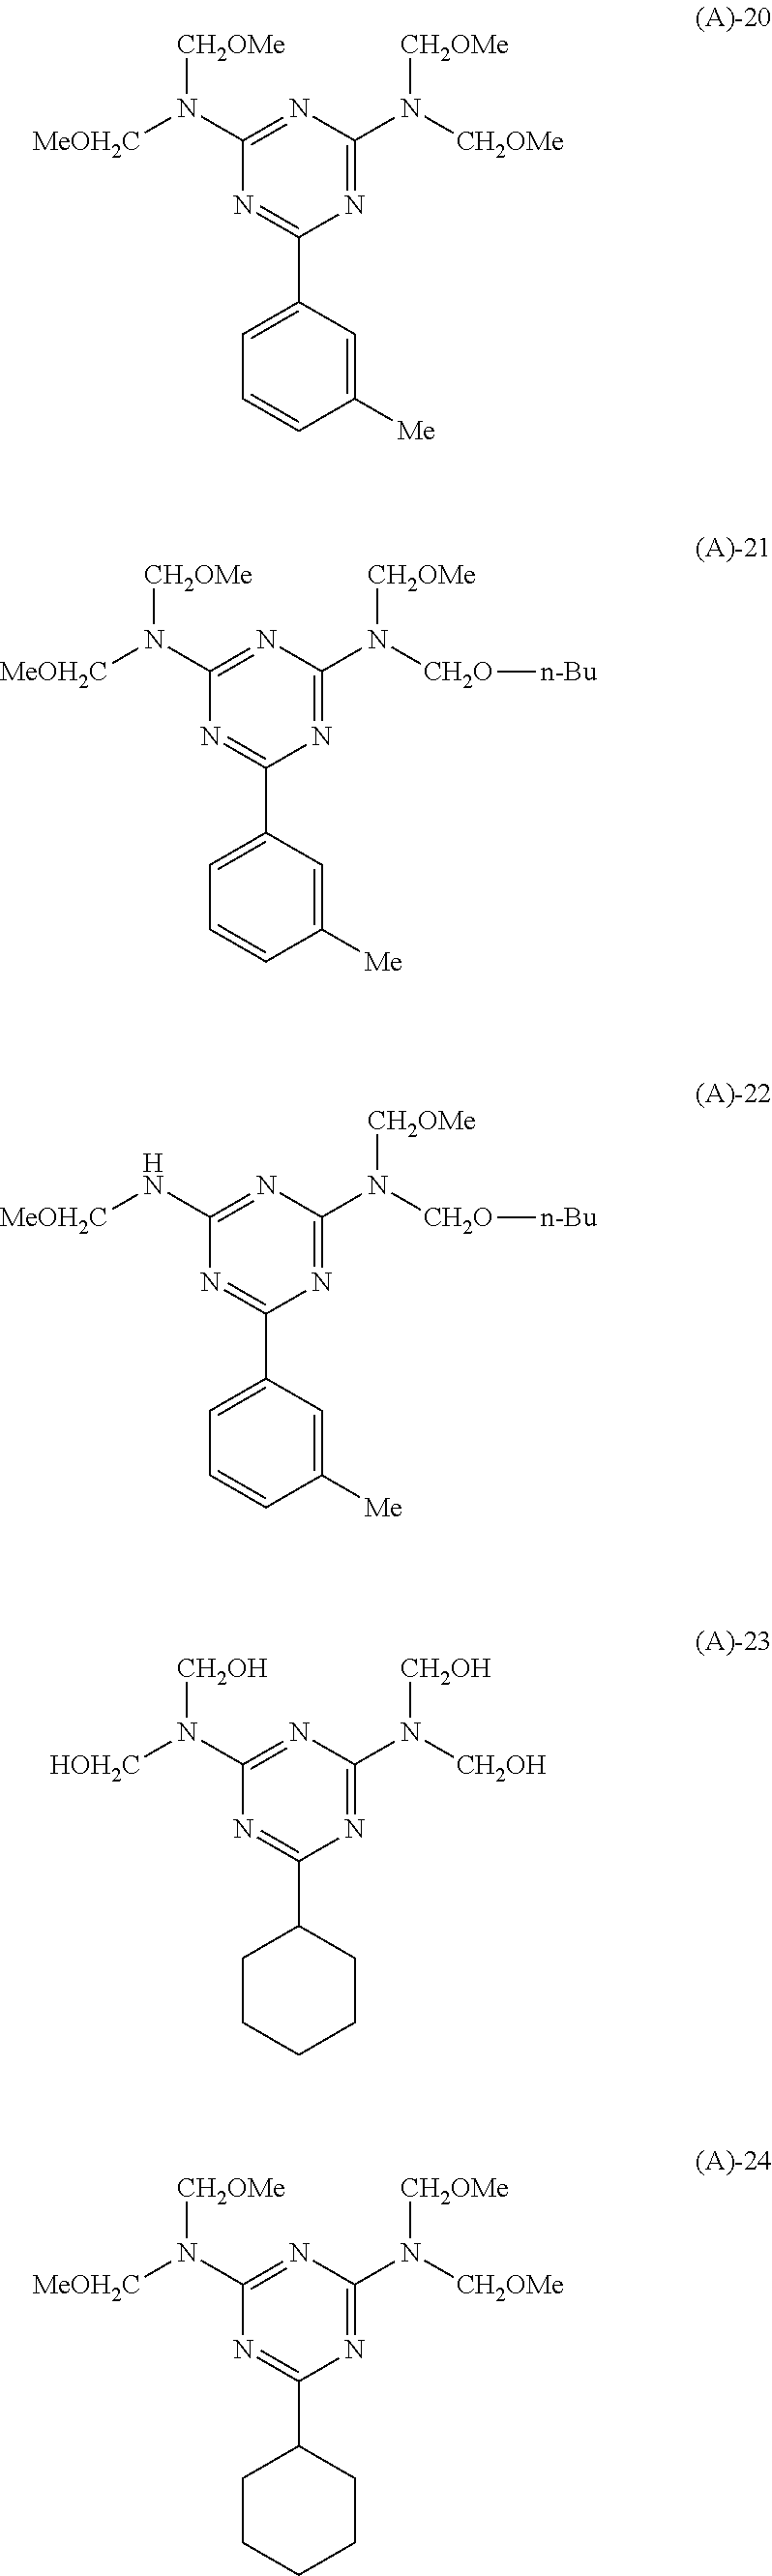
C1(N([MeOH2C])[CH2OMe])=NC(N([CH2OMe])[CH2OMe])=NC(C2=CC=CC([Me])=C2)=N1.C1(N([MeOH2C])[CH2OMe])=NC(N([CH2O][n-Bu])[CH2OMe])=NC(C2=CC=CC([Me])=C2)=N1.C1(N[MeOH2C])=NC(N([CH2O][n-Bu])[CH2OMe])=NC(C2=CC=CC([Me])=C2)=N1.C1(N([HOH2C])[CH2OH])=NC(N([CH2OH])[CH2OH])=NC(C2CCCCC2)=N1.C1(N([MeOH2C])[CH2OMe])=NC(N([CH2OMe])[CH2OMe])=NC(C2CCCCC2)=N1
